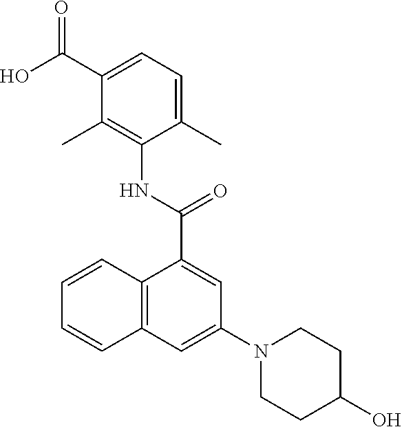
C12=C(C=CC=C1)C(C(NC1=C(C)C(C(O)=O)=CC=C1C)=O)=CC(N1CCC(O)CC1)=C2
